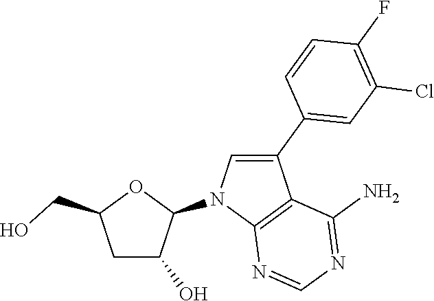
C1C(O)C(N2C3=C(C(C4=CC(Cl)=C(F)C=C4)=C2)C(N)=NC=N3)OC1CO
